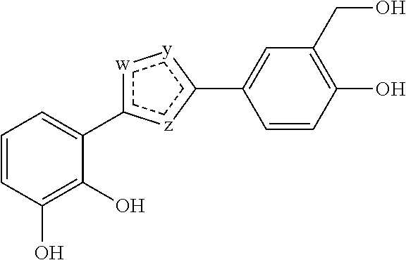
C1=CC(O)=C(O)C(C2[w][y]C(C3=CC(CO)=C(O)C=C3)[z]2)=C1.C1CCCC1
